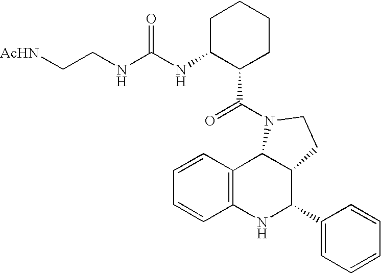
C12=C(NC(C3=CC=CC=C3)C3C1N(C(=O)C1CCCCC1NC(NCC[AcHN])=O)CC3)C=CC=C2
